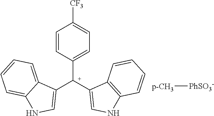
C1([C+](C2=CNC3=C2C=CC=C3)C2=CNC3=CC=CC=C23)=CC=C([CF3])C=C1.[p-CH3][PhSO3-]
